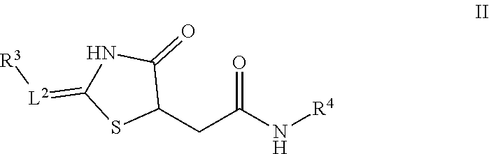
C1(CC(N[R4])=O)C(=O)NC(=[L2][R3])S1
